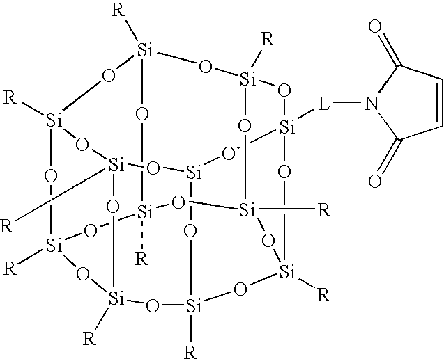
[Si]12([R])O[Si]3([R])O[Si]4([R])O[Si]5([R])O[Si]6([R])O[Si]([L]N7C(=O)C=CC7=O)(O[Si]7([R])O[Si]([R])(O1)O[Si]([R])(O3)O[Si]([R])(O6)O7)O[Si](O5)O[Si]([R])(O4)O2
